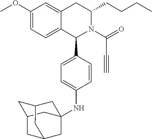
C12=CC=C(OC)C=C1CC(CCCC)N(C(=O)C#C)C2C1=CC=C(NC23CC4CC(CC(C4)C2)C3)C=C1
